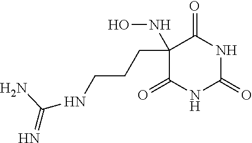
C1(=O)NC(=O)NC(=O)C1(NO)CCCNC(=N)N
